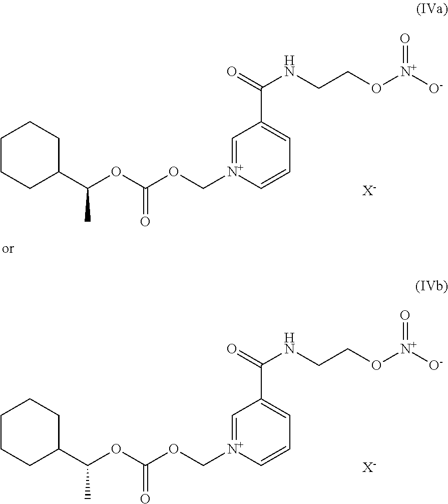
C1=[N+](COC(OC(C2CCCCC2)C)=O)C=CC=C1C(=O)NCCO[N+]([O-])=O.[X-].C1=[N+](COC(OC(C2CCCCC2)C)=O)C=CC=C1C(=O)NCCO[N+]([O-])=O.[X-]
